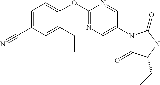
C1(C#N)=CC=C(OC2=NC=C(N3C(=O)C(CC)NC3=O)C=N2)C(CC)=C1
